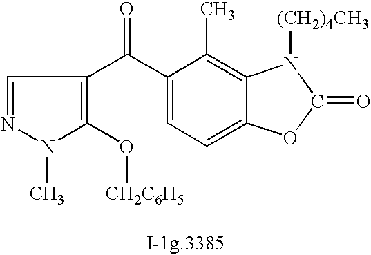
N1(C)C(O[CH2C6H5])=C(C(C2=CC=C3C(=C2C)N([(CH2)4CH3])C(=O)O3)=O)C=N1
